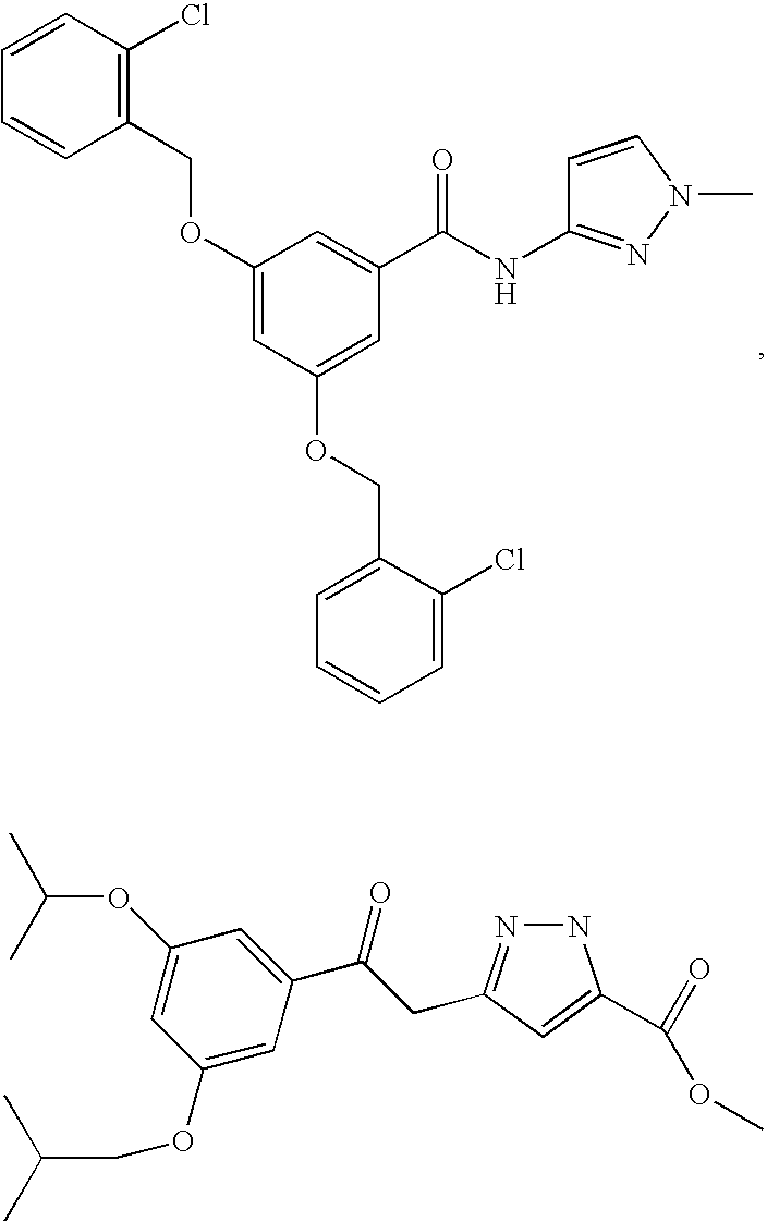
C1=CC(COC2=CC(OCC3=CC=CC=C3Cl)=CC(C(NC3=NN(C)C=C3)=O)=C2)=C(Cl)C=C1.C1(OCC(C)C)=CC(C(CC2=NNC(C(OC)=O)=C2)=O)=CC(OC(C)C)=C1
